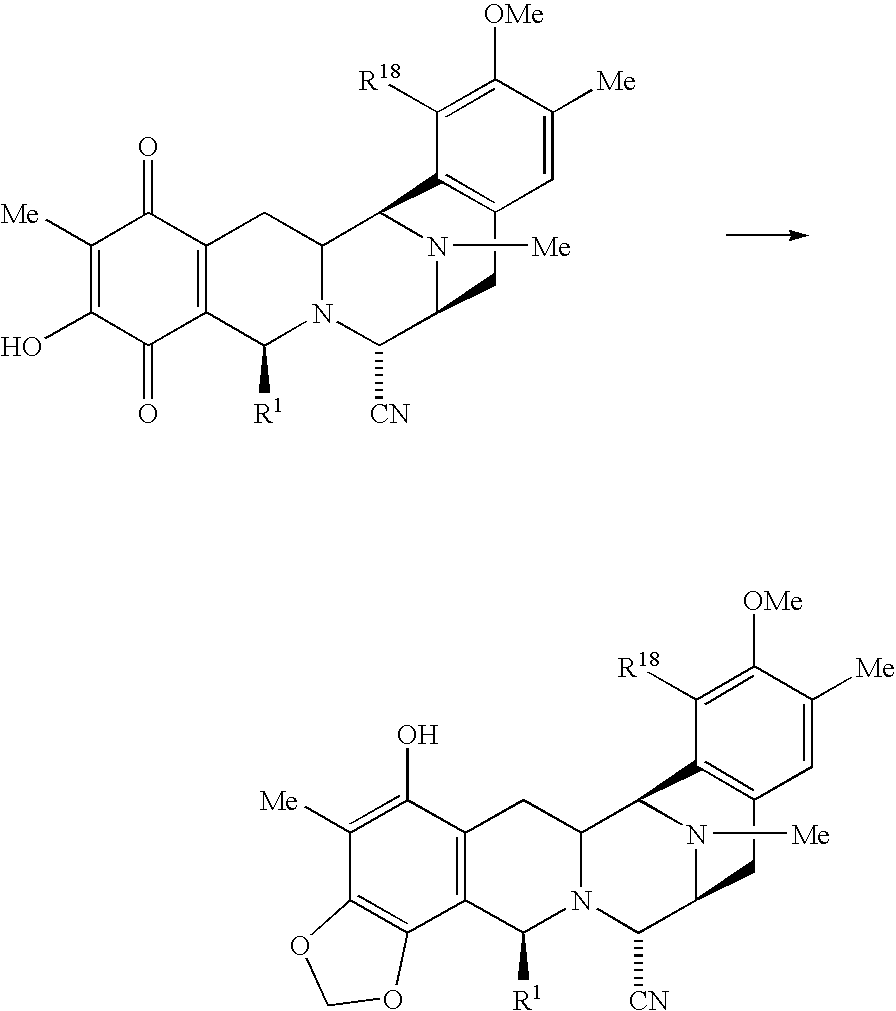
C1([Me])=C(O)C(=O)C2=C(C1=O)CC1N(C([CN])C3N([Me])C1C1=C(C3)C=C([Me])C([OMe])=C1[R18])C2[R1].C1([Me])=C(O)C2=C(C3=C1OCO3)C([R1])N1C(C2)C2N([Me])C(C1[CN])CC1=C2C([R18])=C([OMe])C([Me])=C1
